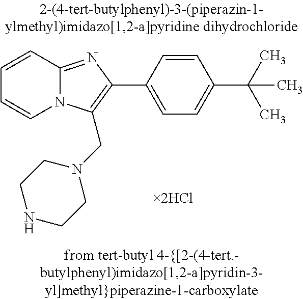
C1=CC2=NC(C3=CC=C(C(C)(C)C)C=C3)=C(CN3CCNCC3)N2C=C1.[2HCl]
